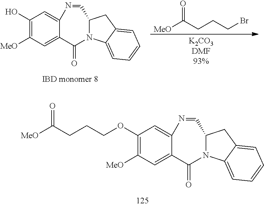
C1(OCCCC([MeO])=O)=C([MeO])C=C2C(=C1)N=CC1N(C2=O)C2=CC=CC=C2C1.C1(O)=C([MeO])C=C2C(=C1)N=CC1N(C2=O)C2=CC=CC=C2C1.[MeO]C(CCCBr)=O
